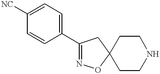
C1(C2=NOC3(C2)CCNCC3)=CC=C([NC])C=C1
